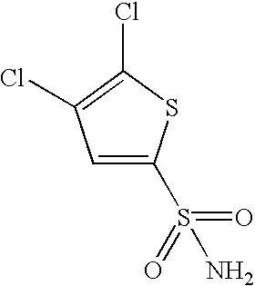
C1=C(S(=O)(=O)N)SC(Cl)=C1Cl
